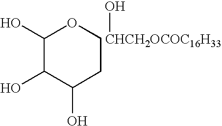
C1(O)C(O)C(O)CCO1.[CHCH2OCOC16H33]O
